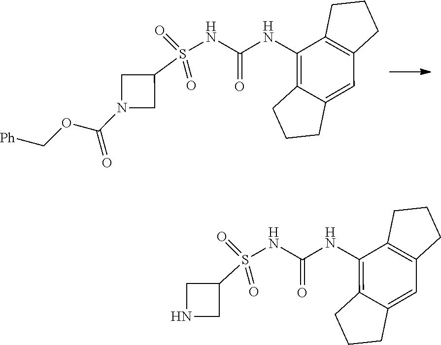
C12=C(C(NC(NS(=O)(=O)C3CN(C(OC[Ph])=O)C3)=O)=C3C(=C1)CCC3)CCC2.C12=C(C(NC(NS(=O)(=O)C3CNC3)=O)=C3C(=C1)CCC3)CCC2
